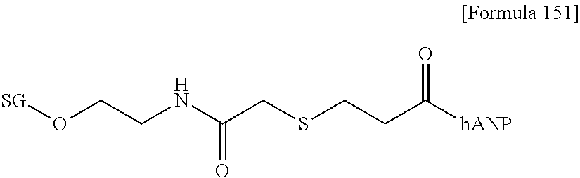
[SG]OCCNC(CSCCC([hANP])=O)=O
